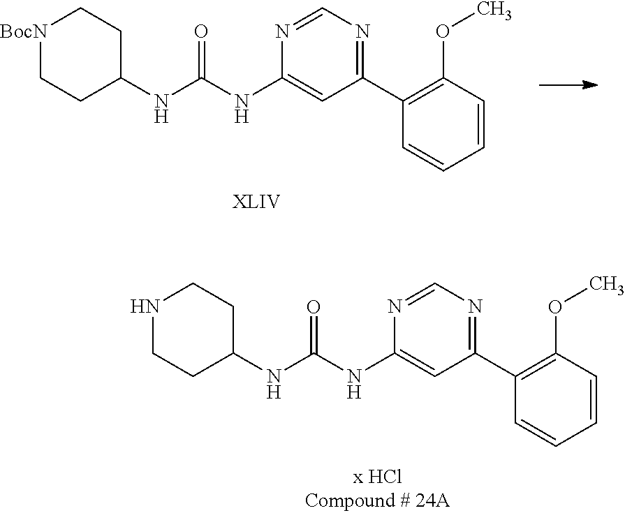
C1=CC=CC(OC)=C1C1=NC=NC(NC(NC2CCNCC2)=O)=C1.C1=CC=CC(OC)=C1C1=NC=NC(NC(NC2CC[BocN]CC2)=O)=C1
